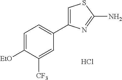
C1=C([EtO])C([CF3])=CC(C2=CSC(N)=N2)=C1.Cl
